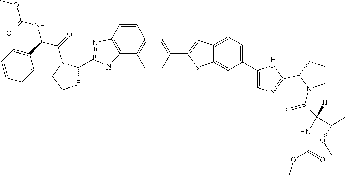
C1C(C2=NC3=C(C4=C(C=C3)C=C(C3=CC5=CC=C(C6=CN=C(C7CCCN7C(=O)C(NC(OC)=O)(C(C)OC)[H])N6)C=C5S3)C=C4)N2)N(C(C(C2=CC=CC=C2)NC(OC)=O)=O)CC1
